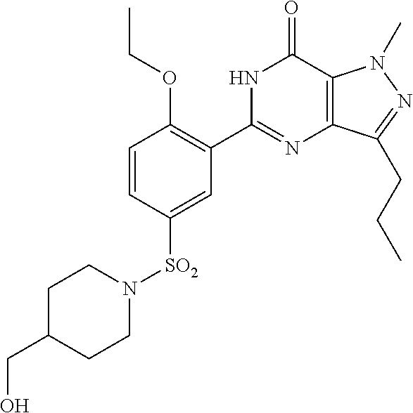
C1=CC([SO2]N2CCC(CO)CC2)=CC(C2=NC3=C(C(=O)N2)N(C)N=C3CCC)=C1OCC
